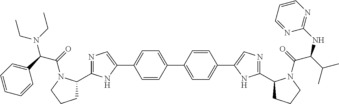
N1=C(C2CCCN2C(=O)C(C2=CC=CC=C2)N(CC)CC)NC(C2=CC=C(C3=CC=C(C4=CN=C(C5CCCN5C(=O)C(C(C)C)NC5=NC=CC=N5)N4)C=C3)C=C2)=C1
